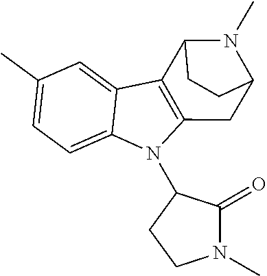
C1(C)=CC=C2C(=C1)C1=C(N2C2C(=O)N(C)CC2)CC2N(C)C1CC2
